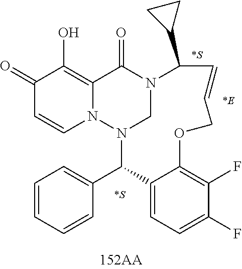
C1(=O)C=CN2C(=C1O)C(=O)N1CN2C(C2=CC=CC=C2)C2=CC=C(F)C(F)=C2OCC=CC1C1CC1.[*S].[*S].[*E]
